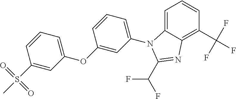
C1(N2C3=CC=CC(C(F)(F)F)=C3N=C2C(F)F)=CC=CC(OC2=CC=CC(S(C)(=O)=O)=C2)=C1
